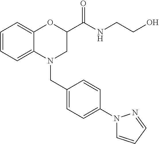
C1=CC=C2C(=C1)OC(C(NCCO)=O)CN2CC1=CC=C(N2C=CC=N2)C=C1
